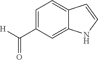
C1=C2C(=CC=C1C(=O)[H])C=CN2
